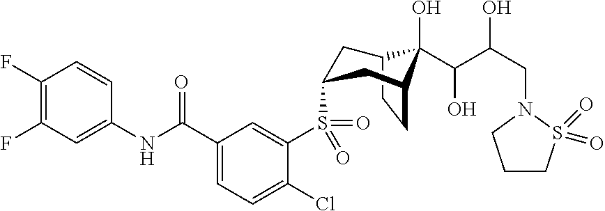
C1(F)=C(F)C=C(NC(C2=CC=C(Cl)C(S(=O)(C3CC4CCC(C3)C4(O)C(C(CN3CCCS3(=O)=O)O)O)=O)=C2)=O)C=C1
